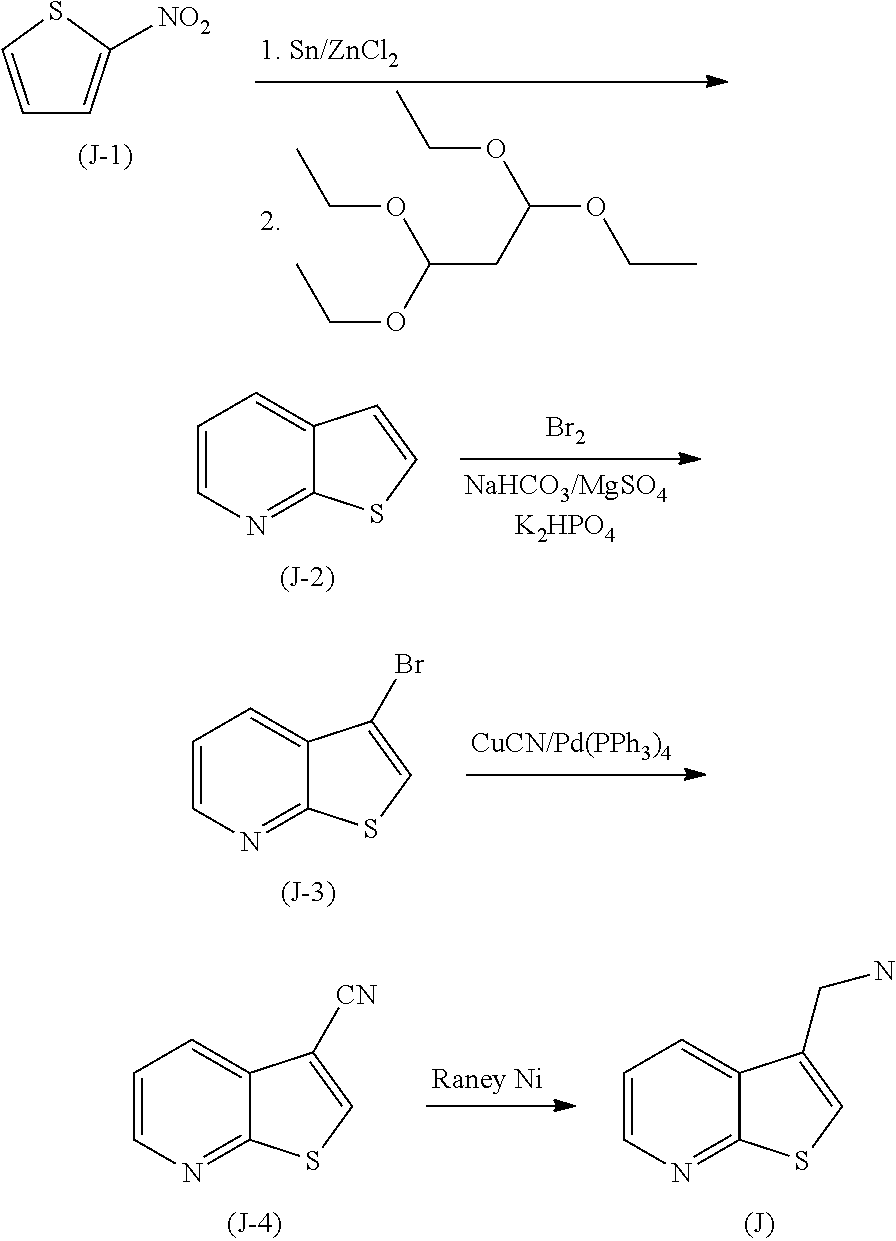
CCOC(OCC)CC(OCC)OCC.C1=CSC([NO2])=C1.[Br2].C1=CN=C2C(=C1)C=CS2.[CuCN/Pd(PPh3)4].C1=CN=C2C(=C1)C(Br)=CS2.C1=CN=C2C(=C1)C(CN)=CS2.C1=CN=C2C(=C1)C([CN])=CS2.[Raney Ni]
